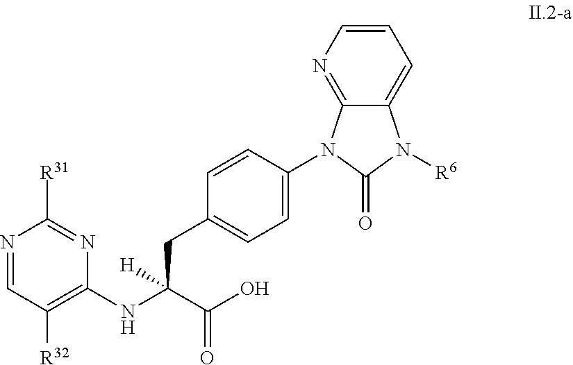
N(C(C(O)=O)(CC1=CC=C(N2C3=NC=CC=C3N([R6])C2=O)C=C1)[H])C1=C([R32])C=NC([R31])=N1
